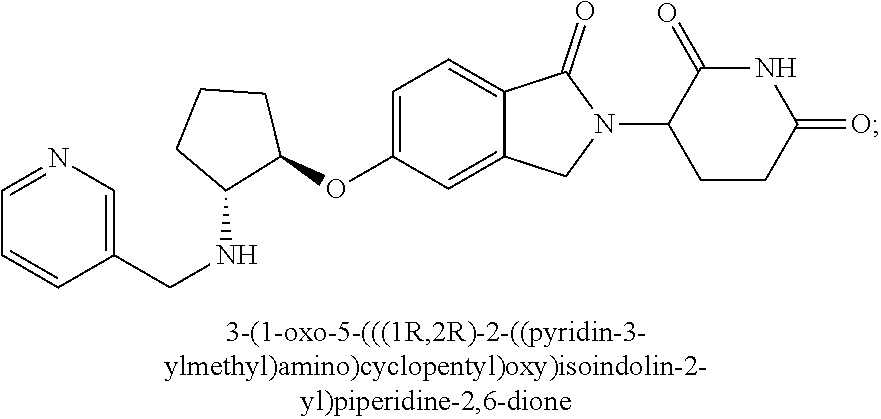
C1=C(OC2CCCC2NCC2=CN=CC=C2)C=C2C(=C1)C(=O)N(C1CCC(=O)NC1=O)C2
